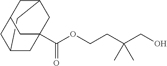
C(OCCC(CO)(C)C)(=O)C12CC3CC(CC(C1)C3)C2
